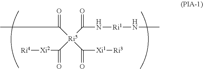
C(=O)([Ri5](C(=O)N[Ri1]NC)(C(=O)[Xi2][Ri4])C(=O)[Xi1][Ri3])C
